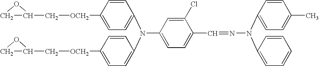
C([OCH2]C1=CC=C(N(C2=CC=C([OCH2]CC3CO3)C=C2)C2=CC=C(C=NN(C3=CC=C(C)C=C3)C3=CC=CC=C3)C(Cl)=C2)C=C1)C1CO1
